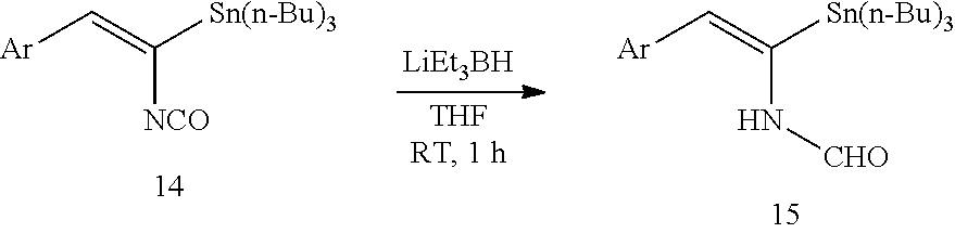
[Ar]C=C([NCO])[Sn(n-Bu)3].[Ar]C=C(N[CHO])[Sn(n-Bu)3]
